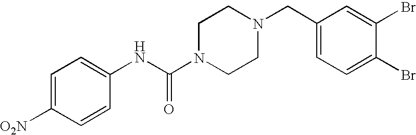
C1=C([O2N])C=CC(NC(N2CCN(CC3=CC=C(Br)C(Br)=C3)CC2)=O)=C1
